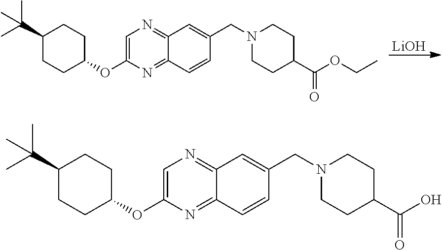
[LiOH].N1=C2C(=NC(OC3CCC(C(C)(C)C)CC3)=C1)C=CC(CN1CCC(C(OCC)=O)CC1)=C2.N1=C2C(=NC(OC3CCC(C(C)(C)C)CC3)=C1)C=CC(CN1CCC(C(O)=O)CC1)=C2
